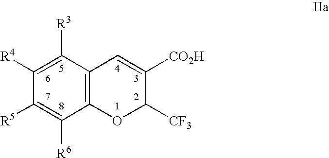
C1([R4])=C([R3])C2=C(C([R6])=C1[R5])OC([CF3])C([CO2H])=C2
